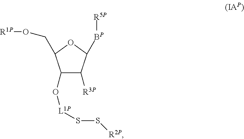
C1([R3P])C(O[L1P]SS[R2P])C(CO[R1P])OC1[BP][R5P]
